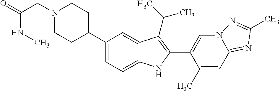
N1(CC(=O)NC)CCC(C2=CC=C3C(=C2)C(C(C)C)=C(C2=CN4C(=NC(C)=N4)C=C2C)N3)CC1
